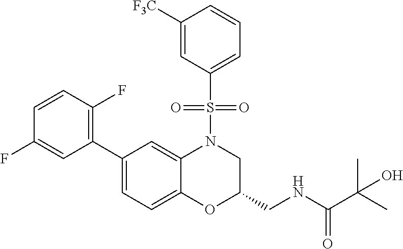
C1(C2=C(F)C=CC(F)=C2)=CC=C2C(=C1)N(S(=O)(=O)C1=CC=CC([F3C])=C1)CC(CNC(C(C)(C)O)=O)O2
